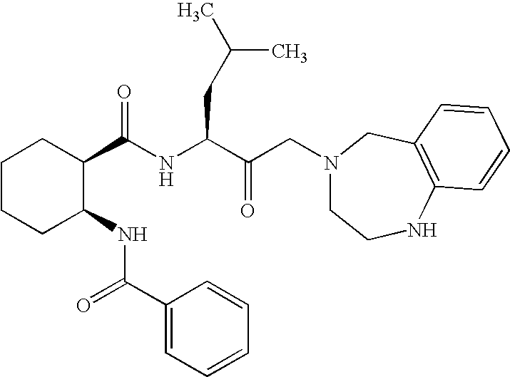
C1CCC(NC(C2=CC=CC=C2)=O)C(C(=O)NC(C(=O)CN2CCNC3=C(C2)C=CC=C3)CC(C)C)C1
